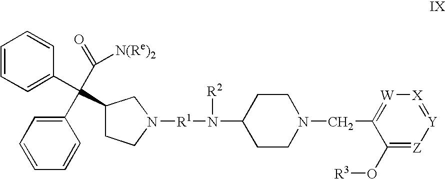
C1=CC=C(C(C2=CC=CC=C2)(C(=O)[N(Re)2])C2CCN([R1]N([R2])C3CCN(CC4=[W][X]=[Y][Z]=C4O[R3])CC3)C2)C=C1
